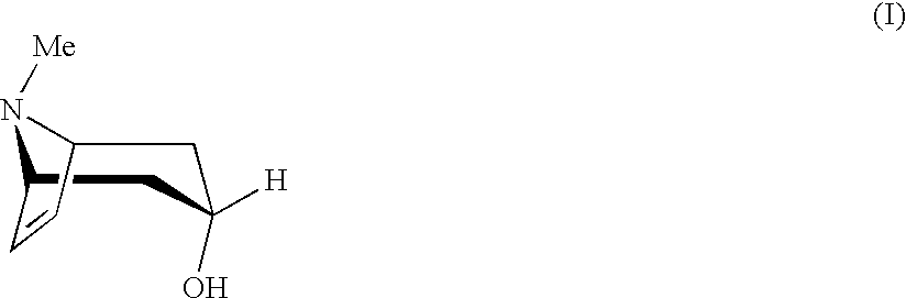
N1([Me])C2CC([H])(O)CC1C=C2
